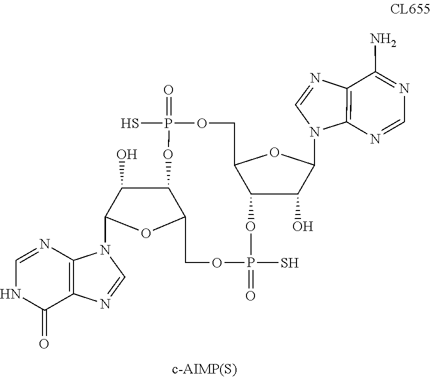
C1=NC2=C(C(=O)N1)N=CN2C1OC2C(C1O)OP(S)(=O)OCC1OC(N3C4=C(N=C3)C(N)=NC=N4)C(O)C1OP(S)(=O)OC2
